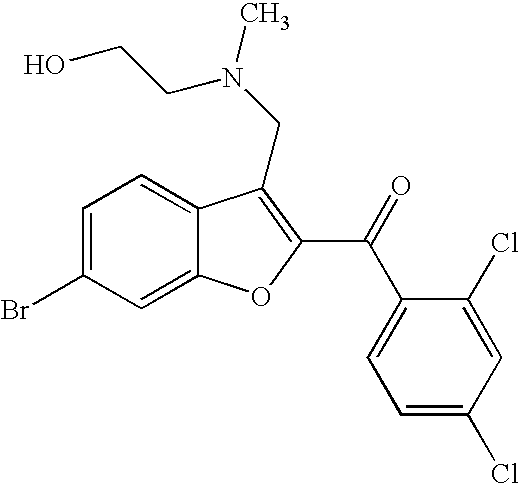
C1=C(Br)C=C2C(=C1)C(CN(CCO)C)=C(C(=O)C1=CC=C(Cl)C=C1Cl)O2
